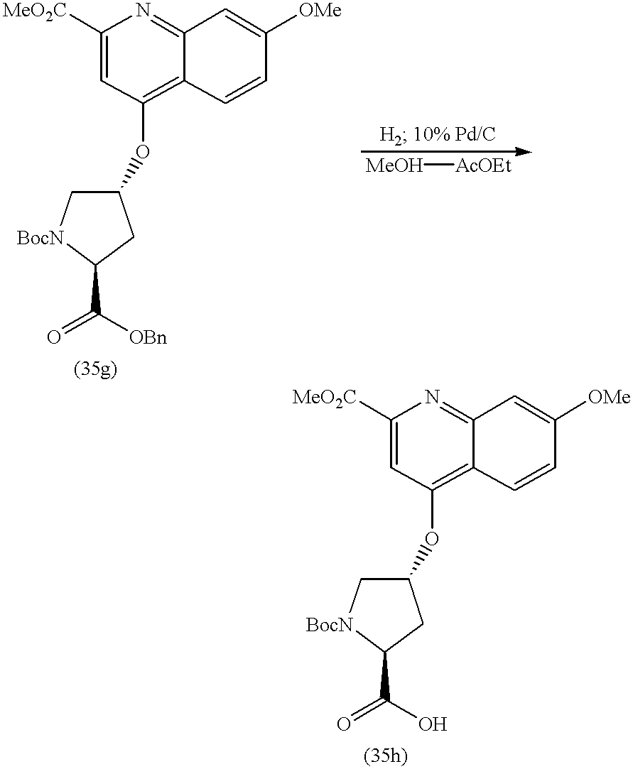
C1(OC2=C3C(=NC([MeO2C])=C2)C=C([OMe])C=C3)C[BocN]C(C(=O)[OBn])C1.[MeOH][AcOEt].C1(OC2=C3C(=NC([MeO2C])=C2)C=C([OMe])C=C3)C[BocN]C(C(=O)O)C1
